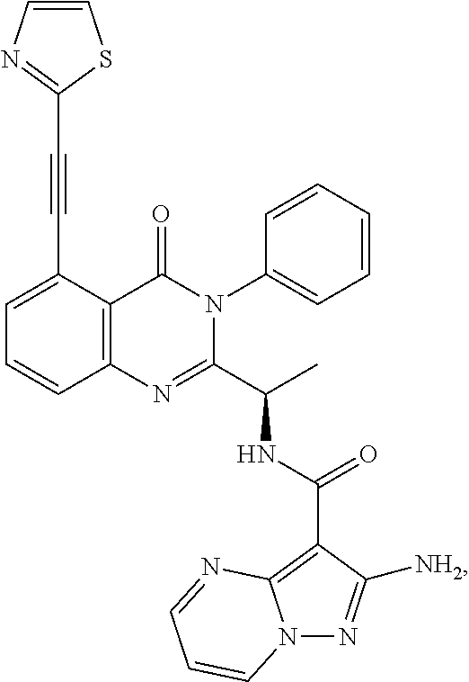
C1(C#CC2=NC=CS2)=CC=CC2=C1C(=O)N(C1=CC=CC=C1)C(C(C)NC(C1=C3N(N=C1[NH2])C=CC=N3)=O)=N2
